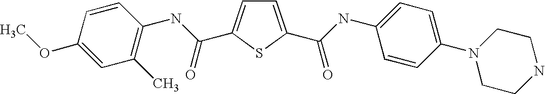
C1=C(C(=O)NC2=CC=C(N3CCNCC3)C=C2)SC(C(NC2=C(C)C=C(OC)C=C2)=O)=C1
